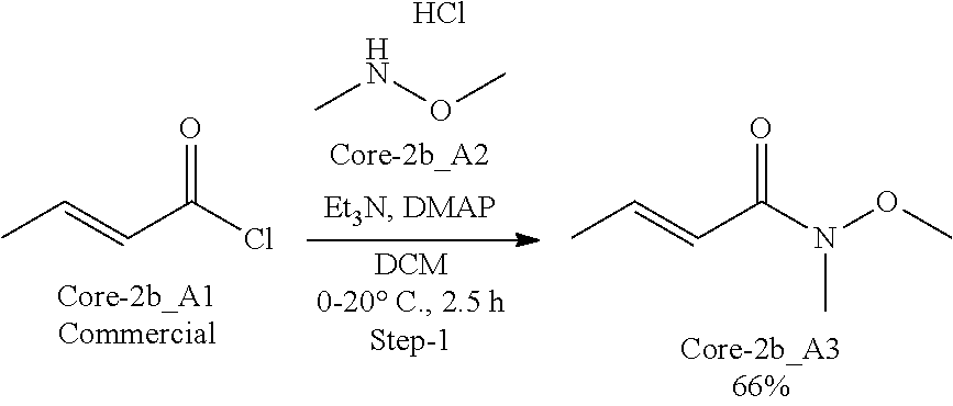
CC=CC(Cl)=O.CNOC.Cl.CC=CC(N(OC)C)=O
